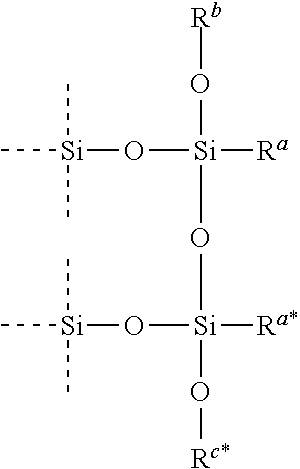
C[Si](C)(C)O[Si]([Ra])(O[Rb])O[Si]([Ra*])(O[Rc*])O[Si](C)(C)C
